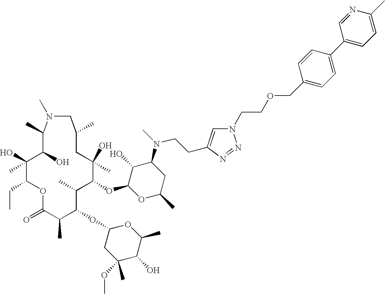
C1(O)(C)C(CC)OC(=O)C(C)C(OC2CC(OC)(C)C(O)C(C)O2)C(C)C(OC2C(O)C(N(CCC3=CN(CCOCC4=CC=C(C5=CC=C(C)N=C5)C=C4)N=N3)C)CC(C)O2)C(C)(O)CC(C)CN(C)C(C)C1O
